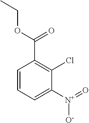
C1=CC=C([N+](=O)[O-])C(Cl)=C1C(OCC)=O
